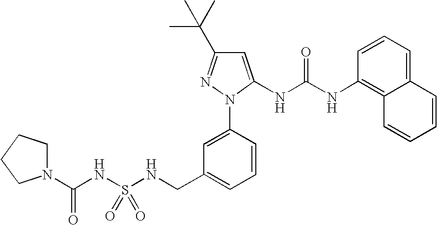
C1=C(N2C(NC(NC3=C4C(=CC=C3)C=CC=C4)=O)=CC(C(C)(C)C)=N2)C=CC=C1CNS(NC(N1CCCC1)=O)(=O)=O
